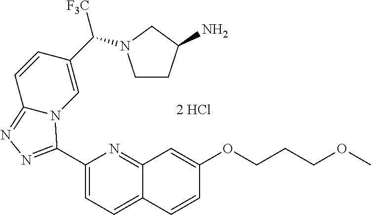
C1(C2=NN=C3N2C=C(C([F3C])N2CCC(N)C2)C=C3)=CC=C2C(=N1)C=C(OCCCOC)C=C2
